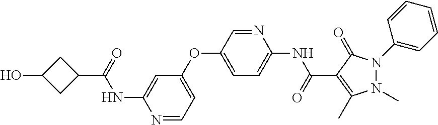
N1=CC=C(OC2=CC=C(NC(=O)C3=C(C)N(C)N(C4=CC=CC=C4)C3=O)N=C2)C=C1NC(=O)C1CC(O)C1
